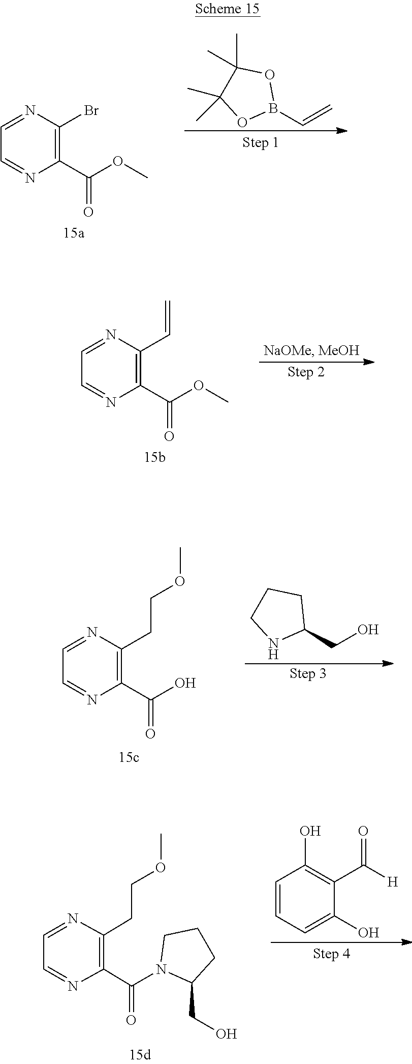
O(C(C1=C(Br)N=CC=N1)=O)C.C=CB1OC(C)(C)C(C)(C)O1.O(C(C1=C(C=C)N=CC=N1)=O)C.OC(C1=C(CCOC)N=CC=N1)=O.C1(CO)CCCN1.N1(C(C2=C(CCOC)N=CC=N2)=O)C(CO)CCC1.OC1=C(C(=O)[H])C(O)=CC=C1
